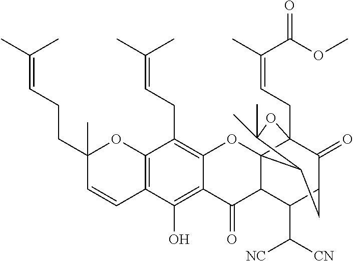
C12=C(C=CC(CCC=C(C)C)(C)O1)C(O)=C1C(=C2CC=C(C)C)OC23C4(CC=C(C)C(OC)=O)C(=O)C(CC2C(C)(C)O4)C(C([CN])[NC])C3C1=O
